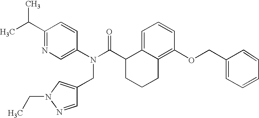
C1(C(C)C)=NC=C(N(C(C2CCCC3=C(OCC4=CC=CC=C4)C=CC=C23)=O)CC2=CN(CC)N=C2)C=C1
